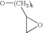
O[(CH2)k]C1CO1
